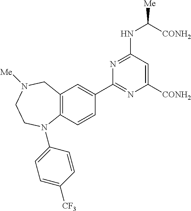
C12=C(C=CC(C3=NC([CONH2])=CC(NC([Me])[CONH2])=N3)=C1)N(C1=CC=C([CF3])C=C1)CCN([Me])C2
